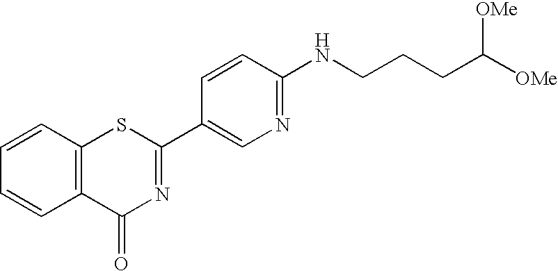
C1=CC2=C(C=C1)SC(C1=CN=C(NCCCC([OMe])[OMe])C=C1)=NC2=O
